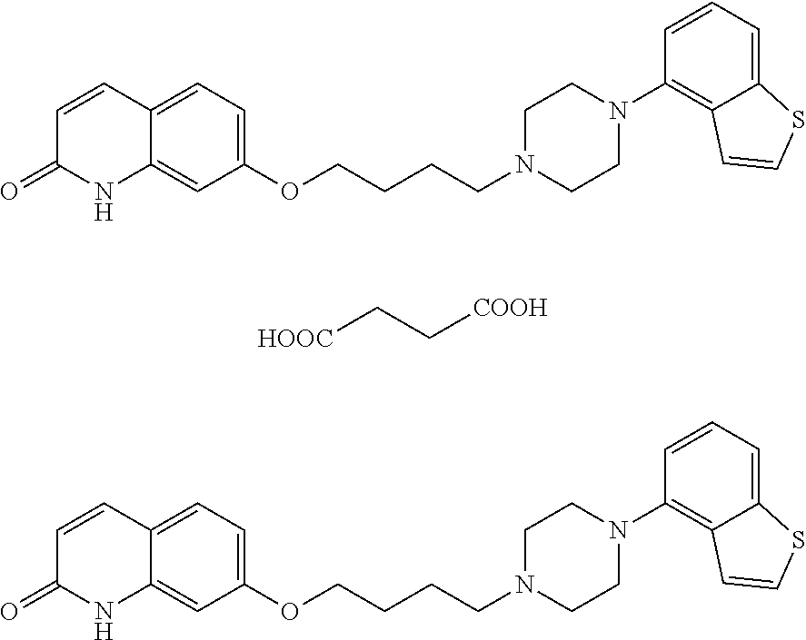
C12=CC(OCCCCN3CCN(C4=C5C(=CC=C4)SC=C5)CC3)=CC=C1C=CC(=O)N2.[HOOC]CC[COOH].C12=CC(OCCCCN3CCN(C4=C5C(=CC=C4)SC=C5)CC3)=CC=C1C=CC(=O)N2
